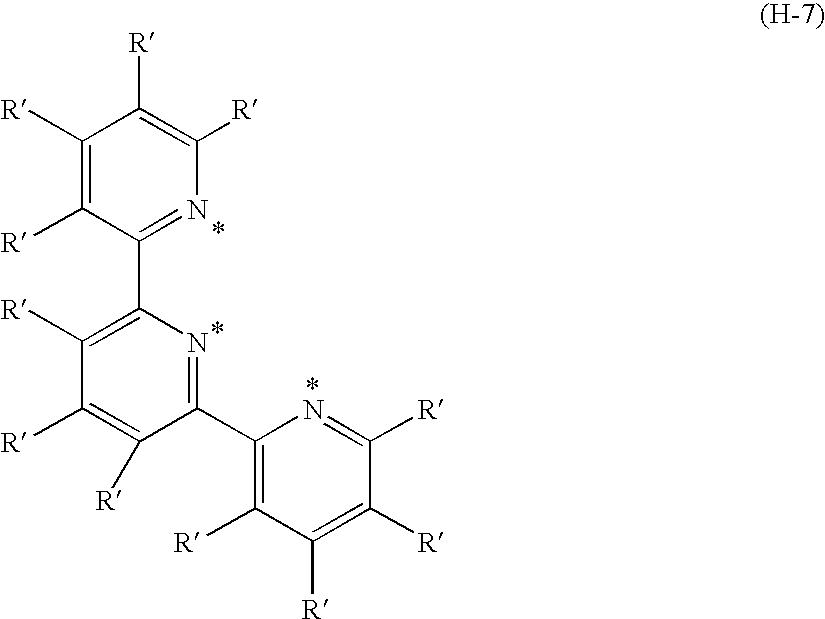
C1([R])=C([R])C(C2=C([R])C([R])=C([R])C(C3=C([R])C([R])=C([R])C([R])=N3)=N2)=NC([R])=C1[R]
